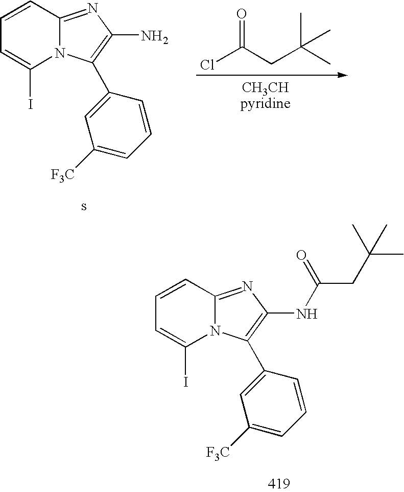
C1=CC2=NC(N)=C(C3=CC([F3C])=CC=C3)N2C(I)=C1.ClC(CC(C)(C)C)=O.C1=CC2=NC(NC(CC(C)(C)C)=O)=C(C3=CC([F3C])=CC=C3)N2C(I)=C1
